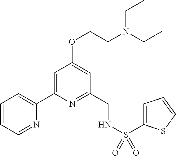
C1=CC=NC(C2=CC(OCCN(CC)CC)=CC(CNS(=O)(=O)C3=CC=CS3)=N2)=C1
